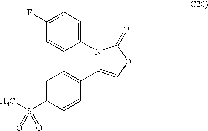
C1=CC(N2C(C3=CC=C(S(C)(=O)=O)C=C3)=COC2=O)=CC=C1F
